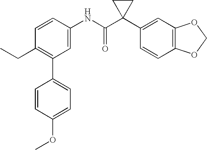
C1=CC(NC(C2(C3=CC4=C(C=C3)OCO4)CC2)=O)=CC(C2=CC=C(OC)C=C2)=C1CC
